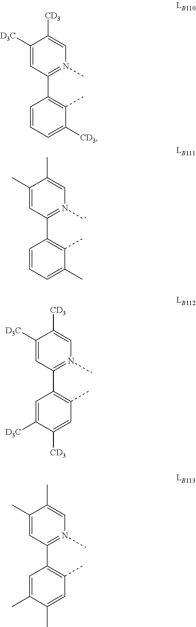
C1=CC=C(C)C(C)=C1C1=N(C)C=C(C)C(C)=C1.C1=CC=C([CD3])C(C)=C1C1=N(C)C=C([CD3])C([D3C])=C1.C1=C([D3C])C([CD3])=CC(C)=C1C1=N(C)C=C([CD3])C([D3C])=C1.C1=C(C)C(C)=CC(C)=C1C1=N(C)C=C(C)C(C)=C1
